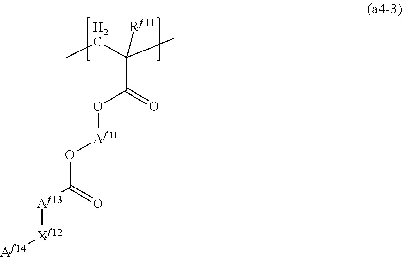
CCC(C)([Rf11])C(=O)O[Af11]OC([Af13][Xf12][Af14])=O
